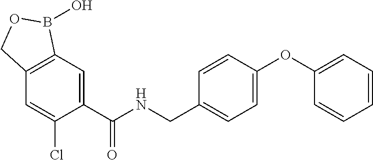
C1=C(C(NCC2=CC=C(OC3=CC=CC=C3)C=C2)=O)C(Cl)=CC2=C1B(O)OC2
